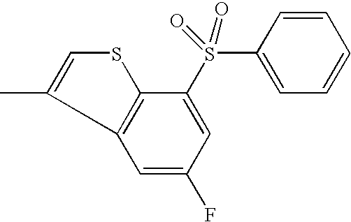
S(C1=CC=CC=C1)(C1=CC(F)=CC2=C1SC=C2C)(=O)=O
